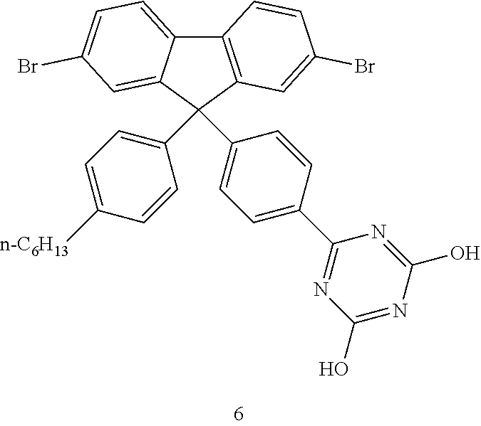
C12=C(C=C(Br)C=C1)C(C1=CC=C([n-C6H13])C=C1)(C1=CC=C(C3=NC(O)=NC(O)=N3)C=C1)C1=CC(Br)=CC=C21
